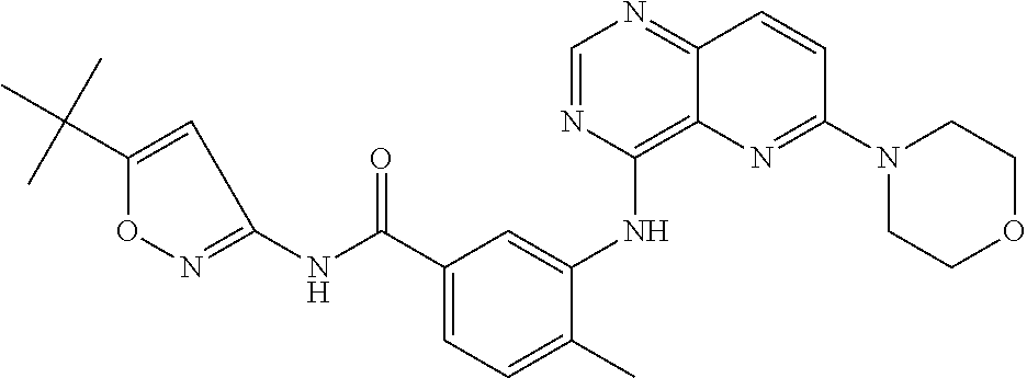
C1=NC(NC2=CC(C(NC3=NOC(C(C)(C)C)=C3)=O)=CC=C2C)=C2C(=N1)C=CC(N1CCOCC1)=N2
